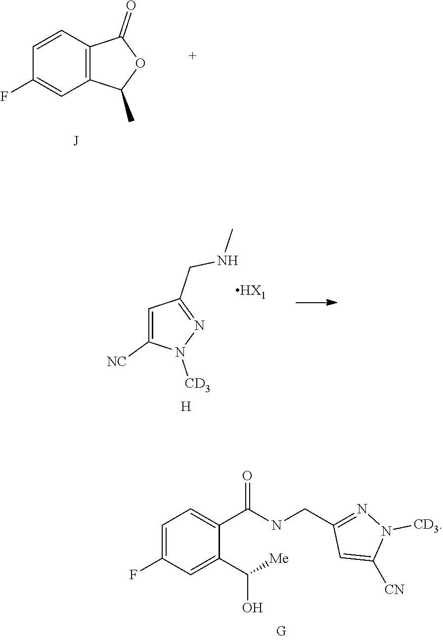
C12=C(C=CC(F)=C1)C(=O)OC2C.C1=C([NC])N([CD3])N=C1CNC.[HX1].[H].C1=C(F)C=C(C([Me])O)C(C(NCC2=NN([CD3])C([CN])=C2)=O)=C1
